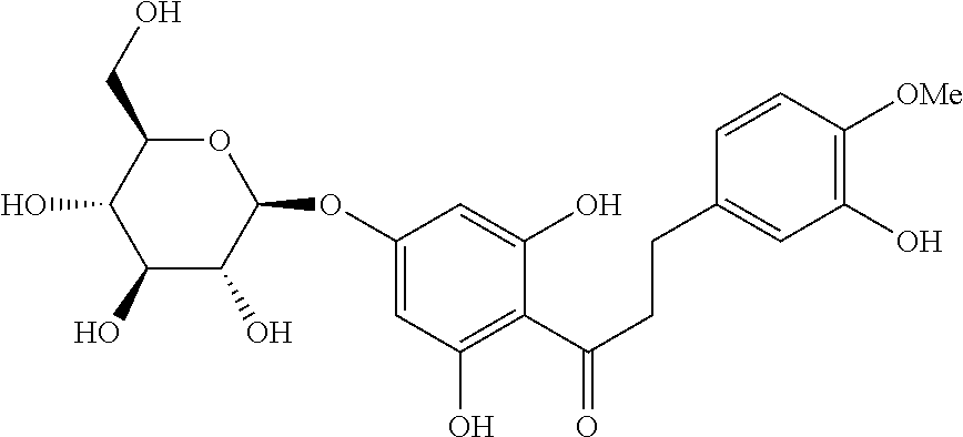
C1(O)C(O)C(OC2=CC(O)=C(C(CCC3=CC(O)=C([OMe])C=C3)=O)C(O)=C2)OC(CO)C1O
